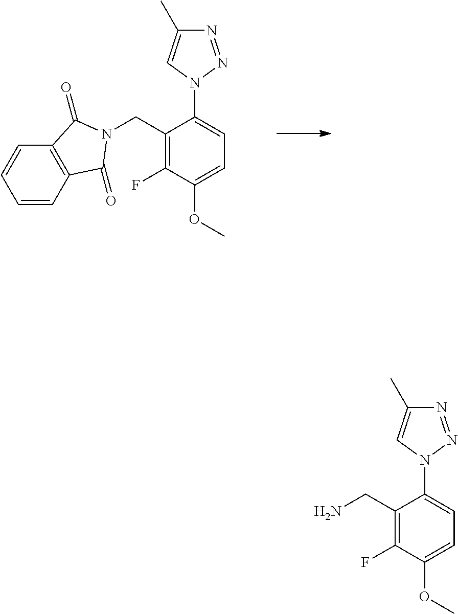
C1(CN2C(=O)C3=C(C=CC=C3)C2=O)=C(F)C(OC)=CC=C1N1N=NC(C)=C1.C1(CN)=C(F)C(OC)=CC=C1N1N=NC(C)=C1
